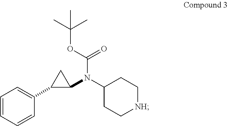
C1=CC=CC(C2C(N(C3CC[NH]CC3)C(=O)OC(C)(C)C)C2)=C1
